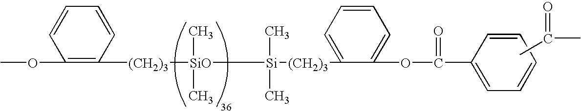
CC(C)=O.COC1=C([(CH2)3][SiO](C)(C)[Si](C)(C)[(CH2)3]C2=CC=CC=C2OC(=O)C2=CC=CC=C2)C=CC=C1
